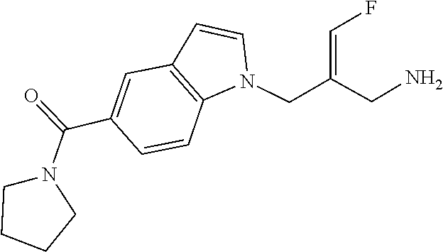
N1(C(C2=CC3=C(N(CC(=CF)CN)C=C3)C=C2)=O)CCCC1
